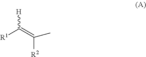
[H]C(=C(C)[R2])[R1]
